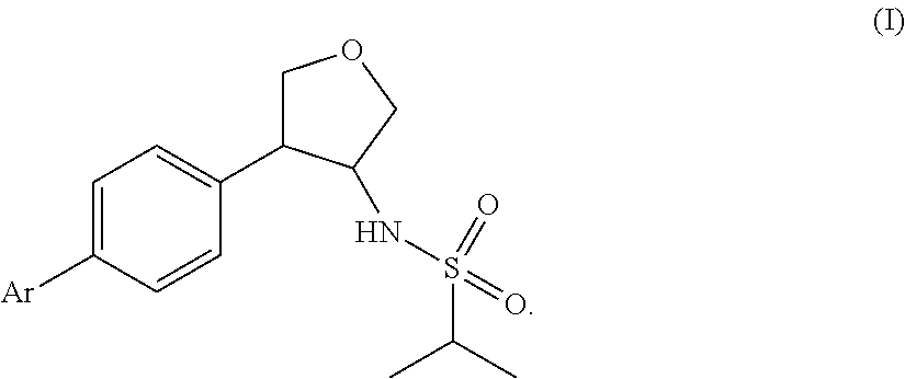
C1=C([Ar])C=CC(C2COCC2NS(C(C)C)(=O)=O)=C1
